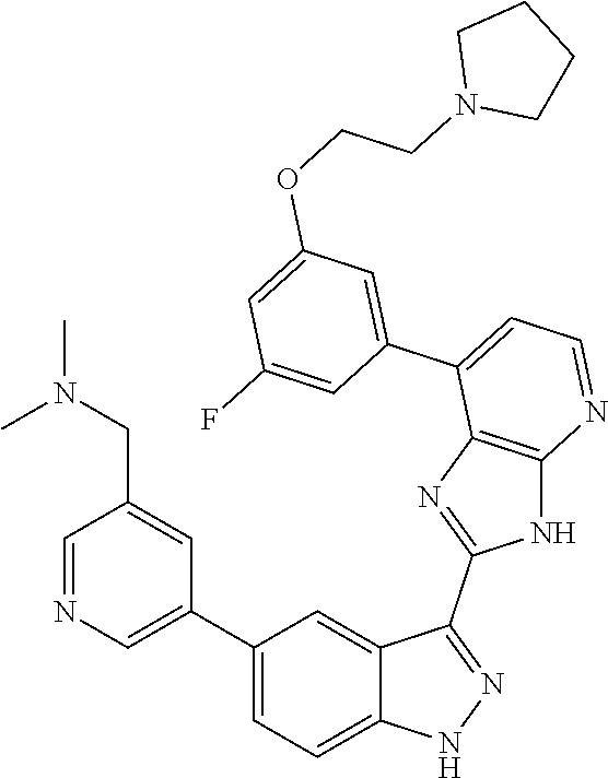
C1=NC=C(C2=CC=C3C(=C2)C(C2=NC4=C(N2)N=CC=C4C2=CC(OCCN4CCCC4)=CC(F)=C2)=NN3)C=C1CN(C)C
